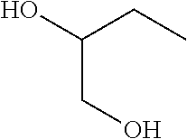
OC(CC)CO
